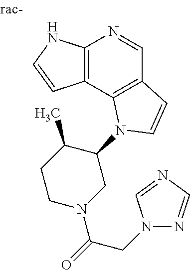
C12=C(C3=C(C=N1)C=CN3C1C(C)CCN(C(=O)CN3N=CN=C3)C1)C=CN2
